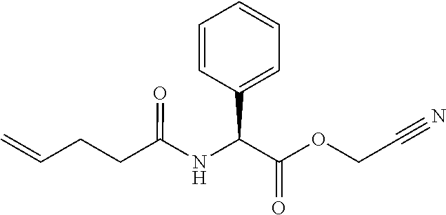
N(C(C(OCC#N)=O)C1=CC=CC=C1)C(CCC=C)=O
